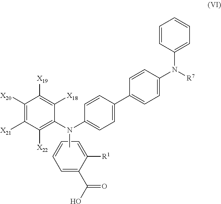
C1(N(C2=CC=C(C3=CC=C(N([R7])C4=CC=CC=C4)C=C3)C=C2)C)=C([X22])C([X21])=C([X20])C([X19])=C1[X18].C1=C(C(O)=O)C([R1])=CC=C1
